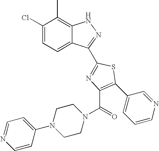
C1(Cl)=CC=C2C(=C1C)NN=C2C1=NC(C(N2CCN(C3=CC=NC=C3)CC2)=O)=C(C2=CC=CN=C2)S1
